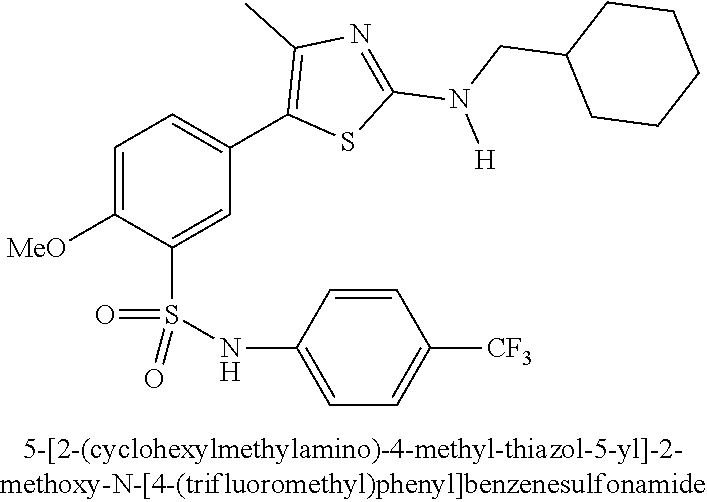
C1=C([OMe])C(S(NC2=CC=C([CF3])C=C2)(=O)=O)=CC(C2=C(C)N=C(N(CC3CCCCC3)[H])S2)=C1
